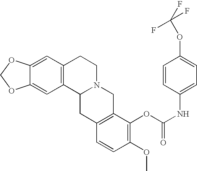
C12=CC3=C(C=C1OCO2)CCN1C3CC2=C(C1)C(OC(NC1=CC=C(OC(F)(F)F)C=C1)=O)=C(OC)C=C2
